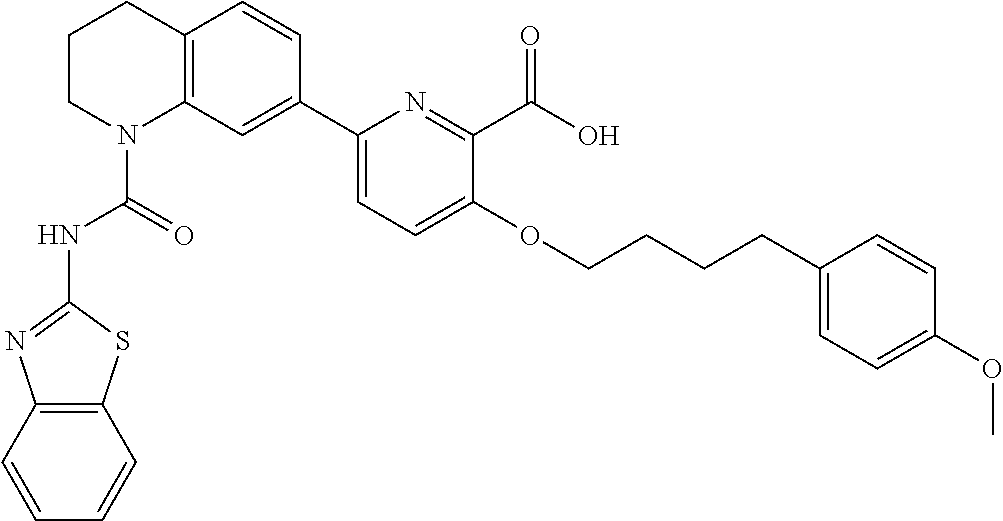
C1CN(C(=O)NC2=NC3=C(S2)C=CC=C3)C2=C(C1)C=CC(C1=CC=C(OCCCCC3=CC=C(OC)C=C3)C(C(O)=O)=N1)=C2
